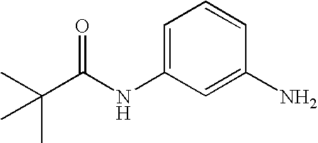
C1=C(NC(C(C)(C)C)=O)C=C(N)C=C1
